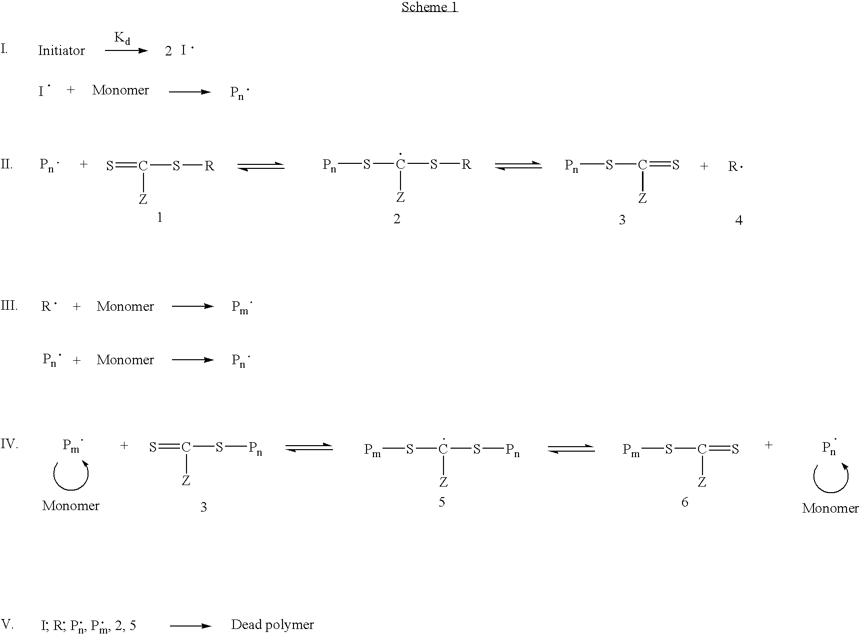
I.[Pn].I.S=C(S[R])[Z].[Pn].[Pn]SC([Z])=S.[Pn]SC([Z])S[R].[Pm].[Pn].[Pn].[Pn].S=C(S[Pn])[Z].[Pm].[Pm]SC([Z])S[Pn].[Pm]SC([Z])=S
